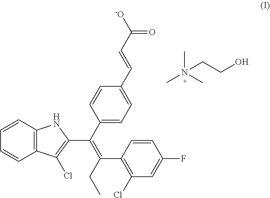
C1(C(=C(C2=CC=C(C=CC([-O])=O)C=C2)C2=C(Cl)C3=C(C=CC=C3)N2)CC)=C(Cl)C=C(F)C=C1.CN(CCO)(C)C
